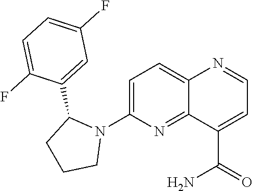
C1=C(C2CCCN2C2=CC=C3C(=N2)C(C(=O)N)=CC=N3)C(F)=CC=C1F
